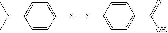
N(C1=CC=C(N=NC2=CC=C(C(=O)[OH])C=C2)C=C1)(C)C
